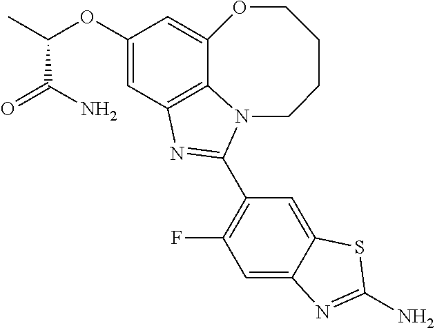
C12=C3C=C(OC(C)C(N)=O)C=C1OCCCCN2C(C1=C(F)C=C2C(=C1)SC(N)=N2)=N3
